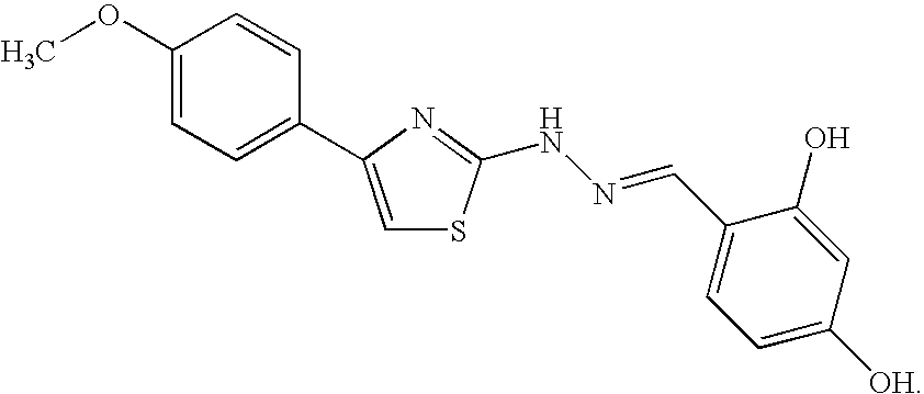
COC1=CC=C(C2=CSC(NN=CC3=CC=C([OH])C=C3O)=N2)C=C1
